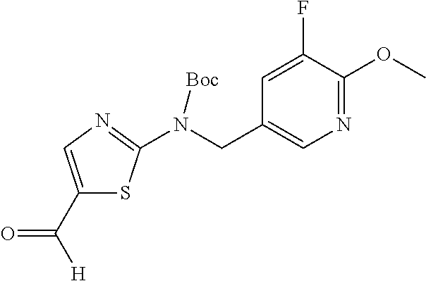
C1(C([H])=O)=CN=C(N(CC2=CN=C(OC)C(F)=C2)[Boc])S1
